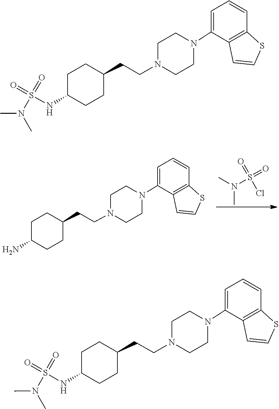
N(S(=O)(=O)Cl)(C)C.C1(N2CCN(CCC3CCC(N)CC3)CC2)=CC=CC2=C1C=CS2.CN(C)S(=O)(NC1CCC(CCN2CCN(C3=CC=CC4=C3C=CS4)CC2)CC1)=O.CN(C)S(=O)(=O)NC1CCC(CCN2CCN(C3=CC=CC4=C3C=CS4)CC2)CC1
